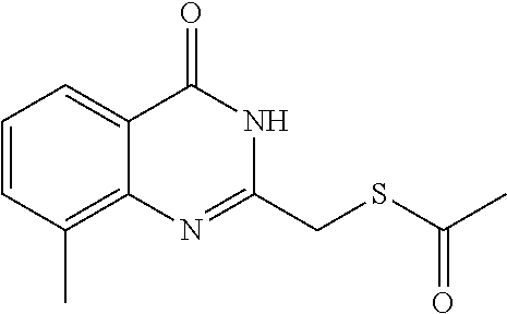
C1(CSC(=O)C)=NC2=C(C)C=CC=C2C(=O)N1
